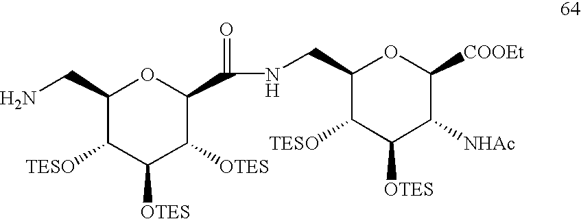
C1(CN)C([TESO])C([OTES])C([OTES])C(C(=O)NCC2C([TESO])C([OTES])C([NHAc])C([COOEt])O2)O1
